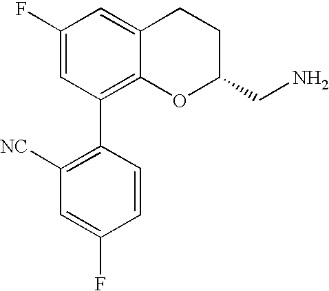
C1(F)=CC(C2=C([NC])C=C(F)C=C2)=C2C(=C1)CCC(CN)O2
